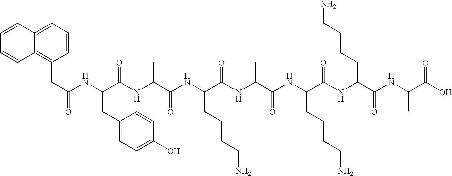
C(C(NC(C(=O)NC(C(NC(C(NC(C(NC(C(NC(C(NC(C(O)=O)C)=O)CCCCN)=O)CCCCN)=O)C)=O)CCCCN)=O)C)CC1=CC=C(O)C=C1)=O)C1=C2C(=CC=C1)C=CC=C2
